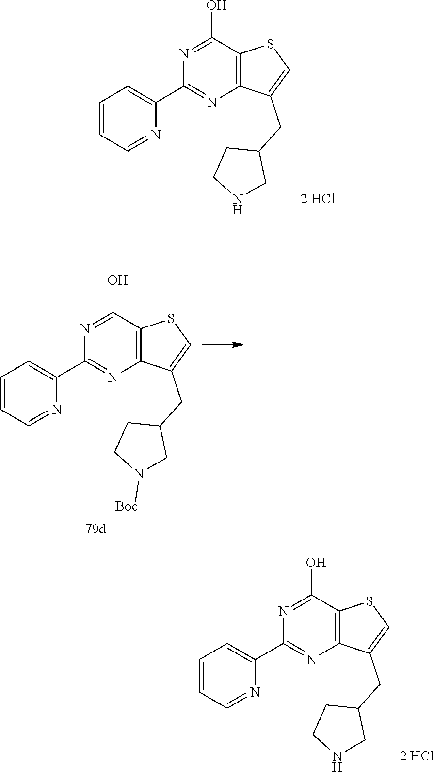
N1=C(O)C2=C(N=C1C1=CC=CC=N1)C(CC1CCNC1)=CS2.N1=C(O)C2=C(N=C1C1=CC=CC=N1)C(CC1CCN([Boc])C1)=CS2.N1=C(O)C2=C(N=C1C1=CC=CC=N1)C(CC1CCNC1)=CS2
